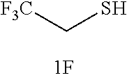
[F3C]CS
